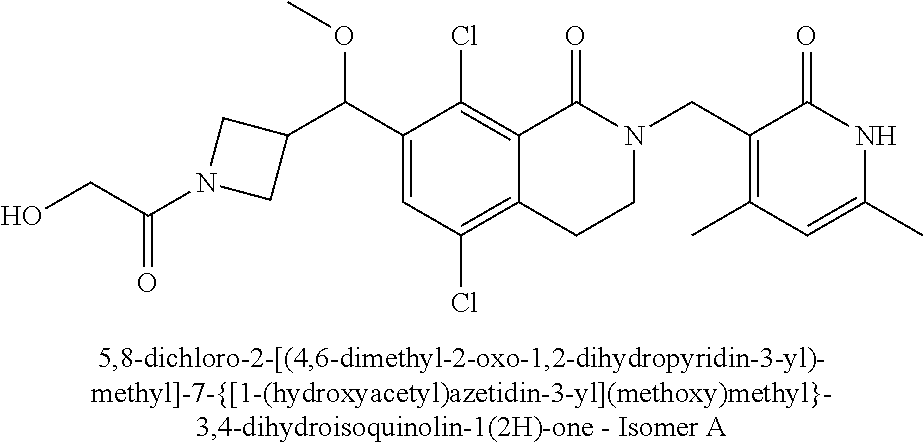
C1(C(C2CN(C(CO)=O)C2)OC)=CC(Cl)=C2C(=C1Cl)C(=O)N(CC1=C(C)C=C(C)NC1=O)CC2
